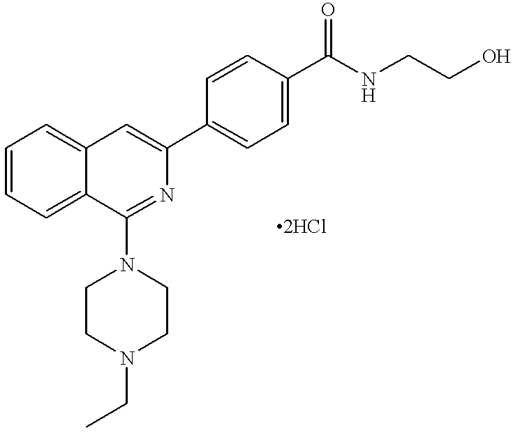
C12=CC=CC=C1C(N1CCN(CC)CC1)=NC(C1=CC=C(C(NCCO)=O)C=C1)=C2
